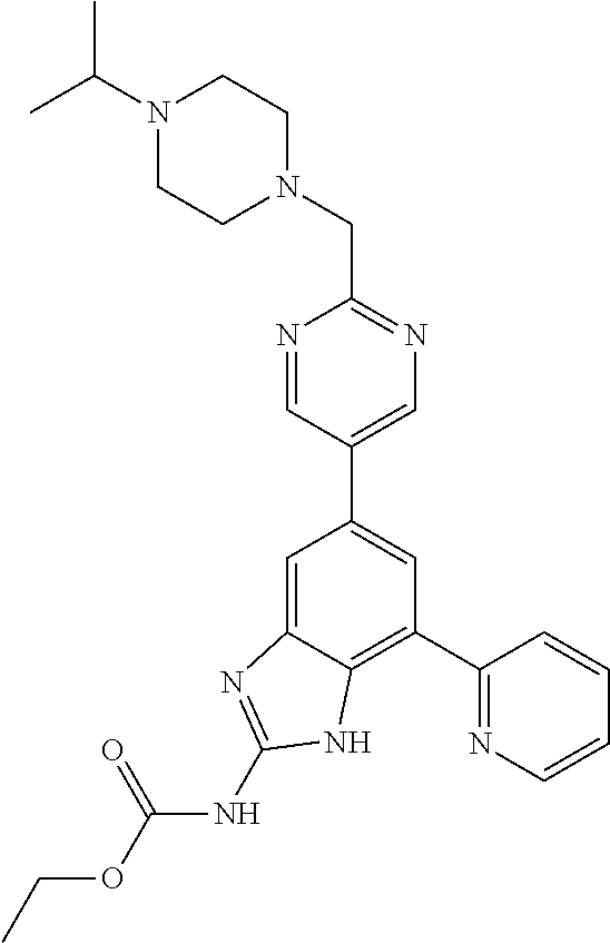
C1=C2C(=C(C3=NC=CC=C3)C=C1C1=CN=C(CN3CCN(C(C)C)CC3)N=C1)NC(NC(OCC)=O)=N2
